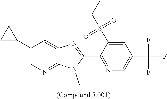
C1(C2CC2)=CN=C2C(=C1)N=C(C1=NC=C(C(F)(F)F)C=C1S(CC)(=O)=O)N2C
